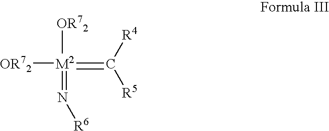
[OR72][M2]([OR72])(=N[R6])=C([R4])[R5]
